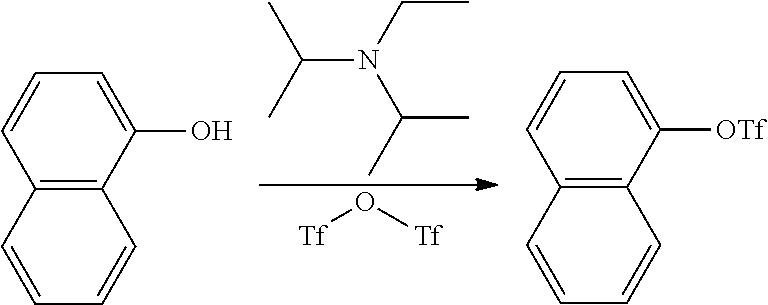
CC(C)N(CC)C(C)C.[Tf]O[Tf].C1=CC=C(O)C2=C1C=CC=C2.C1=CC=C([OTf])C2=C1C=CC=C2
